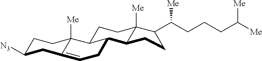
C1C([N3])CC2=CCC3C(C2([Me])C1)CCC1([Me])C3CCC1C(CCCC([Me])[Me])[Me]
